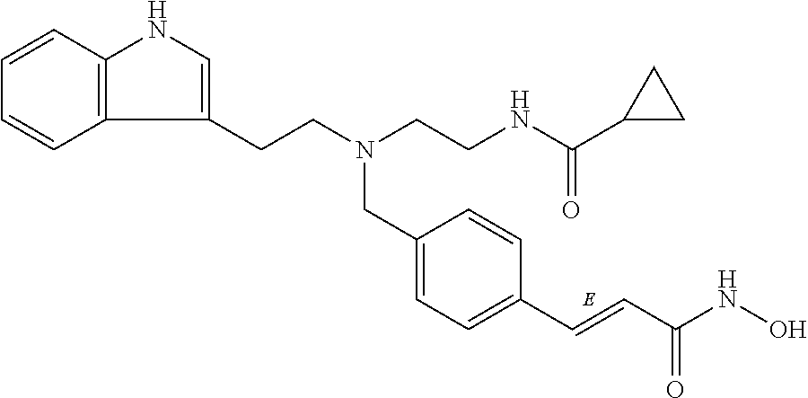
C12=C(C=CC=C1)NC=C2CCN(CC1=CC=C(C=CC(NO)=O)C=C1)CCNC(C1CC1)=O
